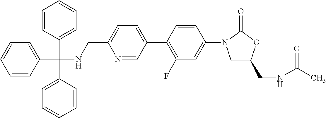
C1=CC(C(NCC2=CC=C(C3=C(F)C=C(N4CC(CNC(C)=O)OC4=O)C=C3)C=N2)(C2=CC=CC=C2)C2=CC=CC=C2)=CC=C1
